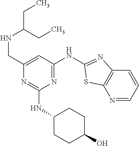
N1=CC=CC2=C1SC(NC1=NC(NC3CCC(O)CC3)=NC(CNC(CC)CC)=C1)=N2
